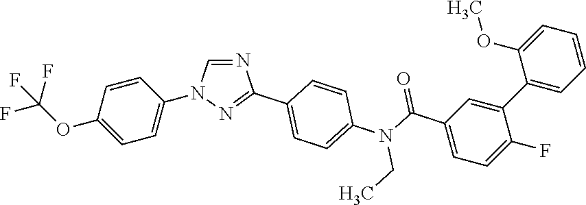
C1(OC(F)(F)F)=CC=C(N2C=NC(C3=CC=C(N(C(C4=CC=C(F)C(C5=CC=CC=C5OC)=C4)=O)CC)C=C3)=N2)C=C1
